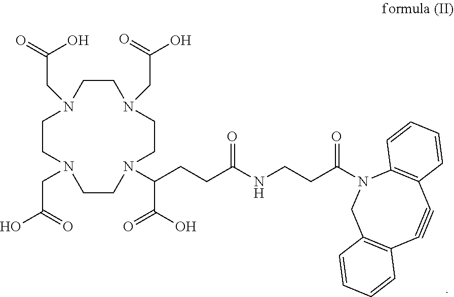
N1(C(CCNC(CCC(C(O)=O)N2CCN(CC(O)=O)CCN(CC(=O)O)CCN(CC(O)=O)CC2)=O)=O)CC2=C(C#CC3=C1C=CC=C3)C=CC=C2
